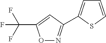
C(F)(F)(F)C1=CC(C2=CC=CS2)=NO1
